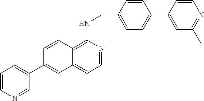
C1=CN=CC(C2=CC3=CC=NC(NCC4=CC=C(C5=CC(C)=NC=C5)C=C4)=C3C=C2)=C1
